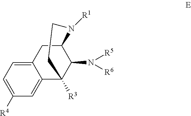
C12=CC=C([R4])C=C1C1([R3])C(N([R6])[R5])C(C2)N([R1])CC1
